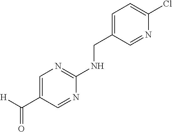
[H]C(C1=CN=C(NCC2=CC=C(Cl)N=C2)N=C1)=O
